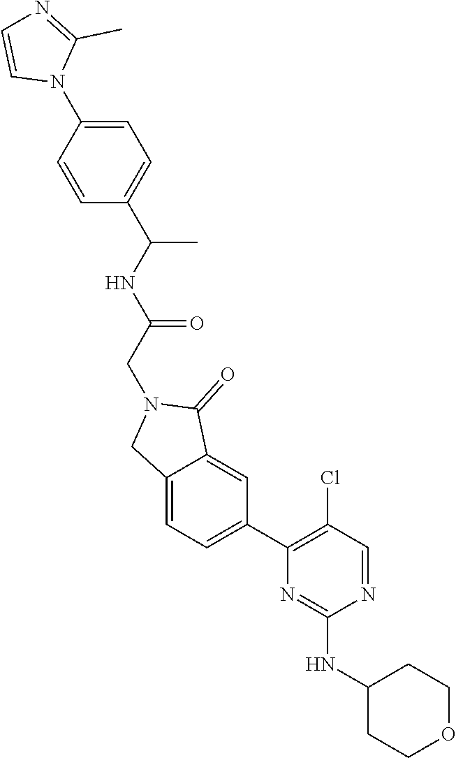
N1=CC(Cl)=C(C2=CC=C3C(=C2)C(=O)N(CC(NC(C2=CC=C(N4C(C)=NC=C4)C=C2)C)=O)C3)N=C1NC1CCOCC1
